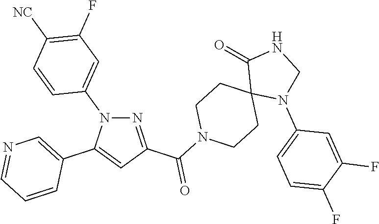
N1=C(C(N2CCC3(CC2)N(C2=CC=C(F)C(F)=C2)CNC3=O)=O)C=C(C2=CN=CC=C2)N1C1=CC(F)=C([NC])C=C1
